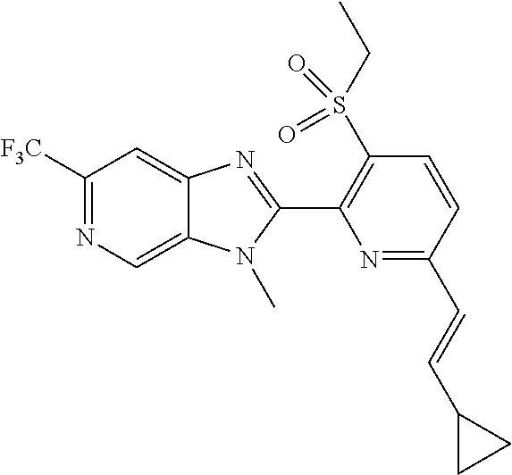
C1([F3C])=NC=C2C(=C1)N=C(C1=C(S(=O)(=O)CC)C=CC(C=CC3CC3)=N1)N2C
